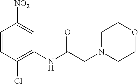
C1=CC(Cl)=C(NC(CN2CCOCC2)=O)C=C1[NO2]
